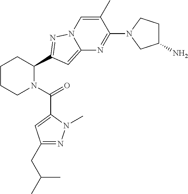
C1CCN(C(=O)C2=CC(CC(C)C)=NN2C)C(C2=NN3C=C(C)C(N4CC(N)CC4)=NC3=C2)C1
